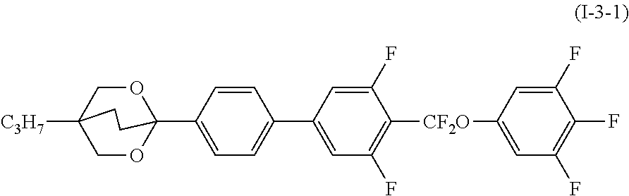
C1OC2(C3=CC=C(C4=CC(F)=C([CF2O]C5=CC(F)=C(F)C(F)=C5)C(F)=C4)C=C3)OCC1([C3H7])CC2
